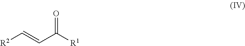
[R2]C=CC([R1])=O
